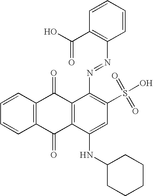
C1=CC2=C(C=C1)C(=O)C1=C(C2=O)C(N=NC2=C(C(O)=O)C=CC=C2)=C(S(O)(=O)=O)C=C1NC1CCCCC1
